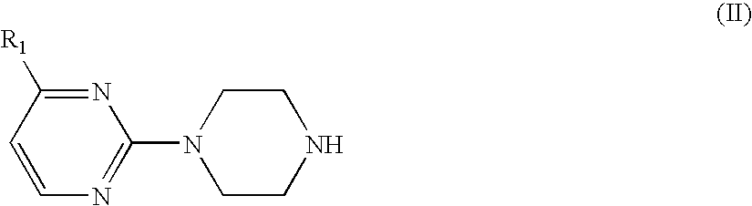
N1=C([R1])C=CN=C1N1CCNCC1
